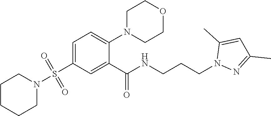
C1CCCN(S(C2=CC=C(N3CCOCC3)C(C(=O)NCCCN3N=C(C)C=C3C)=C2)(=O)=O)C1
